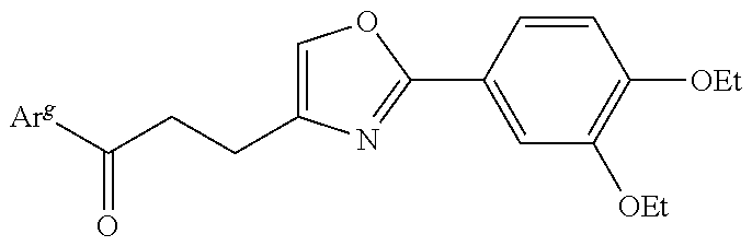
[Arg]C(CCC1=COC(C2=CC([OEt])=C([OEt])C=C2)=N1)=O
